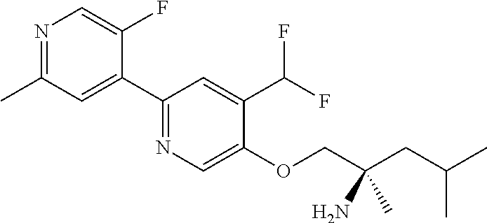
N1=C(C)C=C(C2=NC=C(OCC(CC(C)C)(N)C)C(C(F)F)=C2)C(F)=C1
